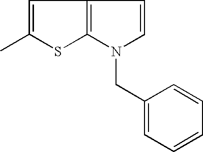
C1=C(C)SC2=C1C=CN2CC1=CC=CC=C1
